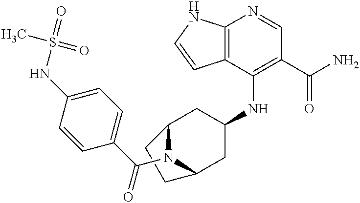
C12=C(C(NC3CC4N(C(C5=CC=C(NS(=O)(C)=O)C=C5)=O)C(C3)CC4)=C(C(N)=O)C=N1)C=CN2
